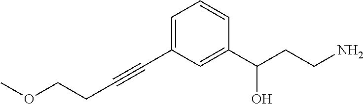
C1=C(C#CCCOC)C=C(C(CCN)O)C=C1
